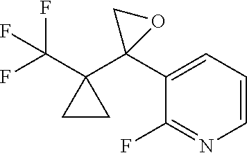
C1(C2(C3(C(F)(F)F)CC3)OC2)=CC=CN=C1F
